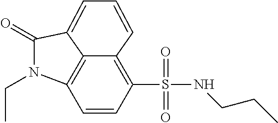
C1=CC(S(NCCC)(=O)=O)=C2C=CC=C3C(=O)N(CC)C1=C23
